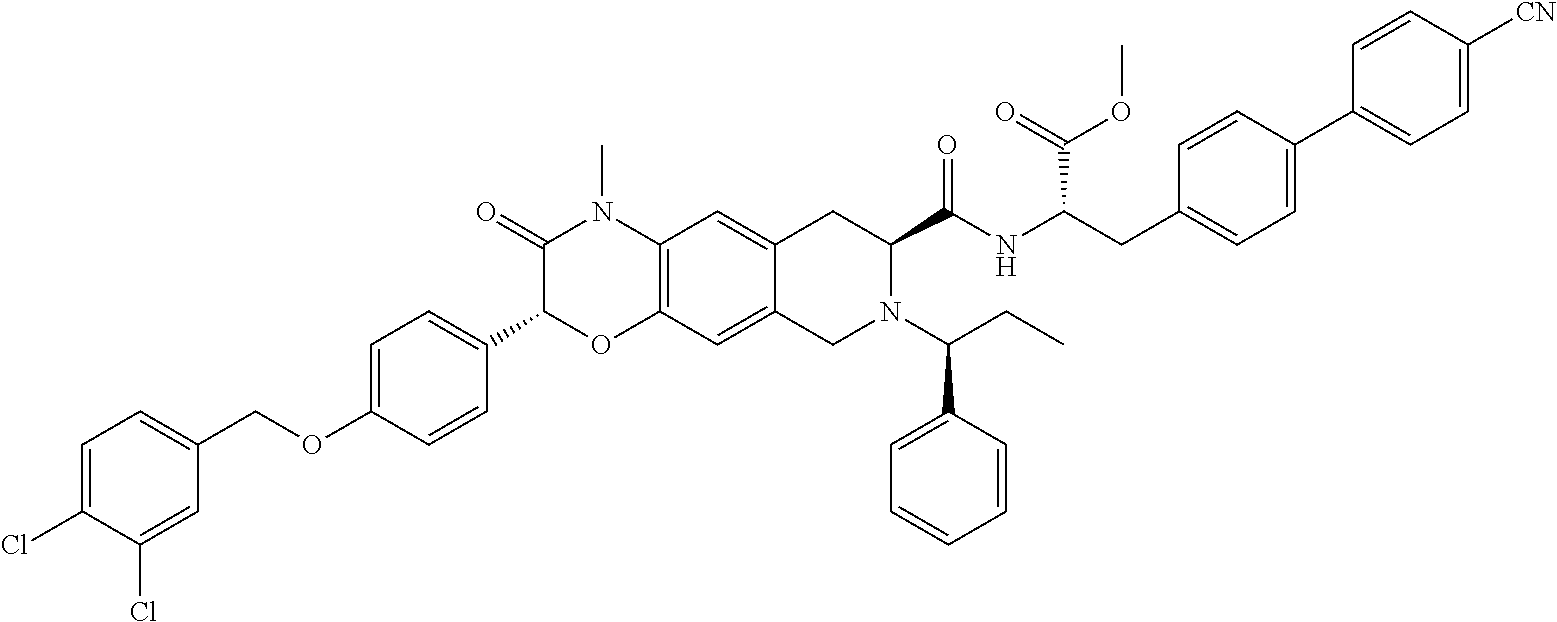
C1(OCC2=CC=C(Cl)C(Cl)=C2)=CC=C(C2OC3=C(N(C)C2=O)C=C2C(=C3)CN(C(CC)C3=CC=CC=C3)C(C(NC(CC3=CC=C(C4=CC=C([CN])C=C4)C=C3)C(=O)OC)=O)C2)C=C1
